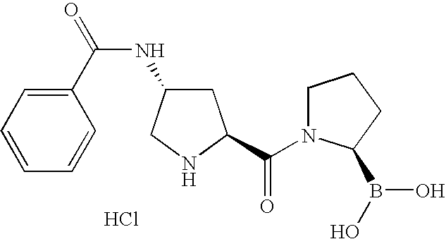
C1(C(=O)NC2CC(C(N3CCCC3B(O)O)=O)NC2)=CC=CC=C1.Cl
